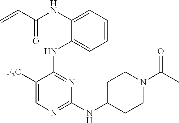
N(C1=CC=CC=C1NC1=NC(NC2CCN(C(C)=O)CC2)=NC=C1[F3C])C(C=C)=O
